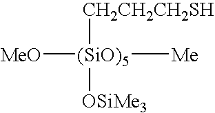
[(SiO)5]([Me])([OSiMe3])([CH2CH2CH2SH])[MeO]
